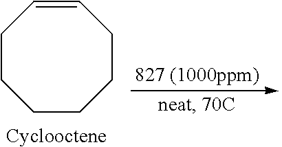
C1CCCC=CCC1
